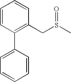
C1=CC(C2=CC=CC=C2)=C(CS(C)=O)C=C1
